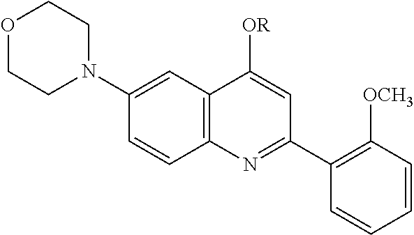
C12=C(C=C(N3CCOCC3)C=C1)C([OR])=CC(C1=C([OCH3])C=CC=C1)=N2
